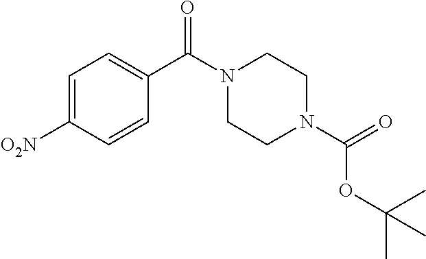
C1=C([O2N])C=CC(C(N2CCN(C(=O)OC(C)(C)C)CC2)=O)=C1
